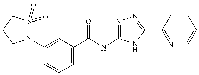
N1(C2=CC(C(=O)NC3=NN=C(C4=NC=CC=C4)N3)=CC=C2)S(=O)(=O)CCC1
